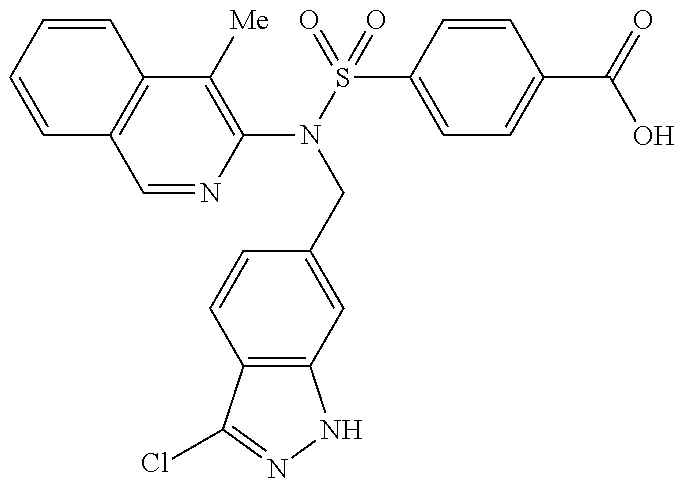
C1=CC=CC2=C1C=NC(N(S(=O)(C1=CC=C(C(=O)O)C=C1)=O)CC1=CC3=C(C=C1)C(Cl)=NN3)=C2[Me]
